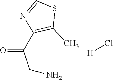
C(=O)(CN)C1=C(C)SC=N1.[H]Cl
